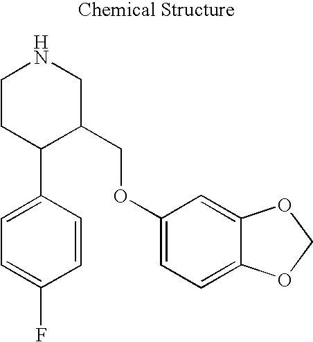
C1CC(C2=CC=C(F)C=C2)C(COC2=CC=C3C(=C2)OCO3)CN1
